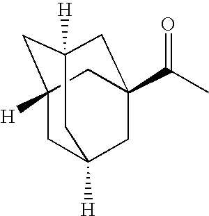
C(=O)(C)C12CC3([H])CC([H])(CC([H])(C1)C3)C2
